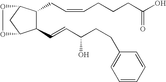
C1(C=CC(CCC2=CC=CC=C2)O)C(CC=CCCCC(O)=O)C2CC1OO2
